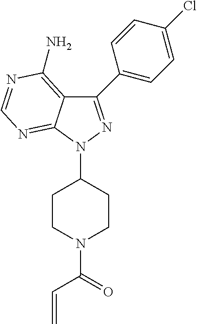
C1(C2=CC=C(Cl)C=C2)=NN(C2CCN(C(=O)C=C)CC2)C2=NC=NC(N)=C12
